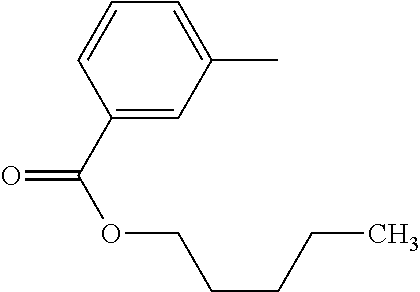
C1=C(C)C=C(C(=O)OCCCCC)C=C1
